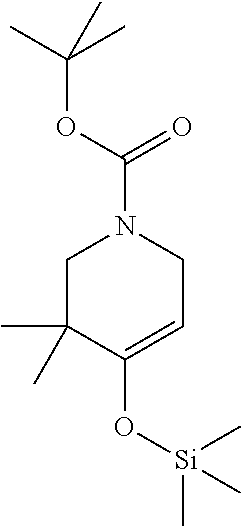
C1C(C)(C)C(O[Si](C)(C)C)=CCN1C(=O)OC(C)(C)C
